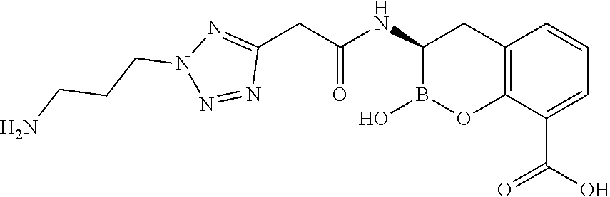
C12=C(C(C(O)=O)=CC=C1)OB(O)C(NC(=O)CC1=NN(CCCN)N=N1)C2
